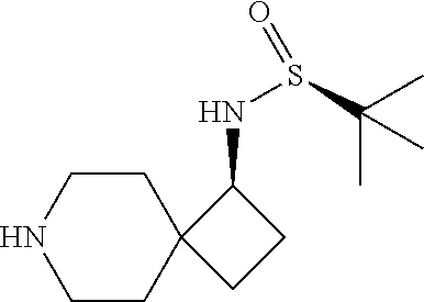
C1CC2(CCN1)CCC2NS(=O)C(C)(C)C
